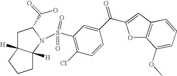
C1C2([H])C([H])(N(S(=O)(=O)C3=C(Cl)C=CC(C(=O)C4=CC5=C(O4)C(OC)=CC=C5)=C3)C1C(=O)O)CCC2
